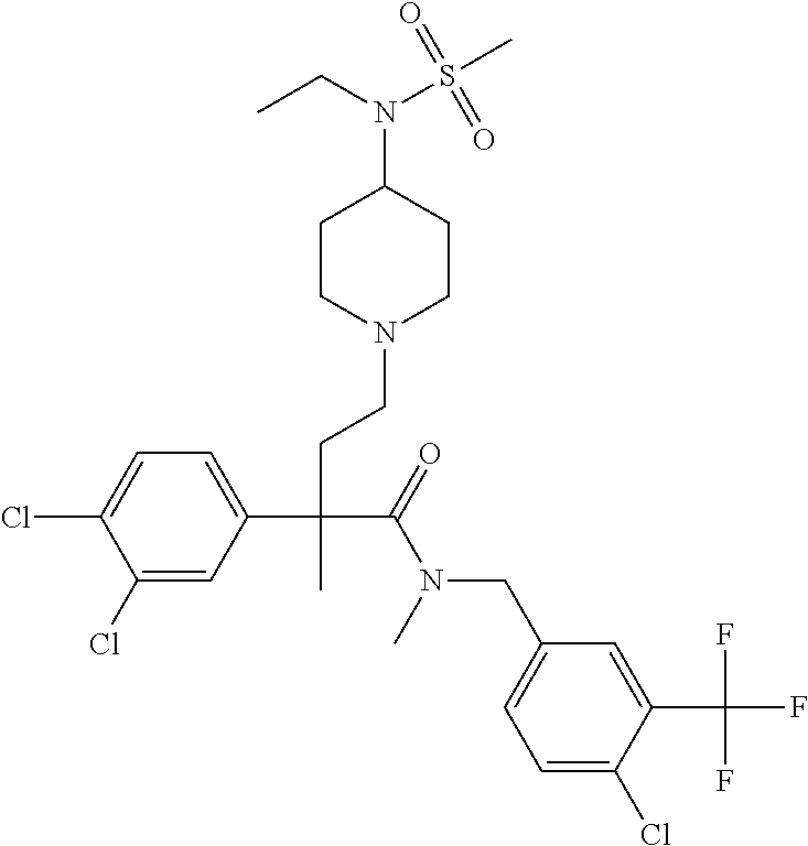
C1(Cl)=CC(C(CCN2CCC(N(S(C)(=O)=O)CC)CC2)(C(=O)N(CC2=CC=C(Cl)C(C(F)(F)F)=C2)C)C)=CC=C1Cl
